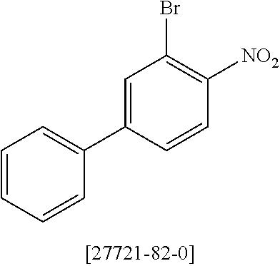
C1=CC=CC(C2=CC(Br)=C([NO2])C=C2)=C1
